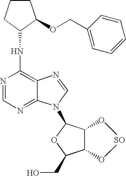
N1=CN=C2C(=C1NC1CCCC1OCC1=CC=CC=C1)N=CN2C1C2C(C(CO)O1)O[SO]O2
